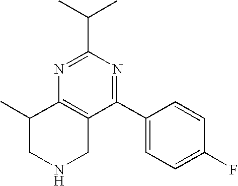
N1CC2=C(C(C)C1)N=C(C(C)C)N=C2C1=CC=C(F)C=C1
